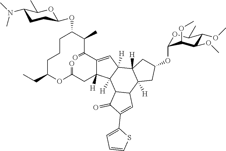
C12=CC3([H])C([H])(C1([H])CC(=O)OC(CC)CCCC(OC1CCC(N(C)C)C(C)O1)C(C)C2=O)C1C(C2([H])C3([H])CC(OC3OC(C)C(OC)C(OC)C3OC)C2)C=C(C2=CC=CS2)C1=O
